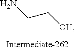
C(CN)[OH]
